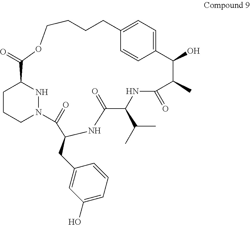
C1CCN2NC1C(=O)OCCCCC1=CC=C(C=C1)C(O)C(C)C(=O)NC(C(C)C)C(=O)NC(CC1=CC(O)=CC=C1)C2=O
